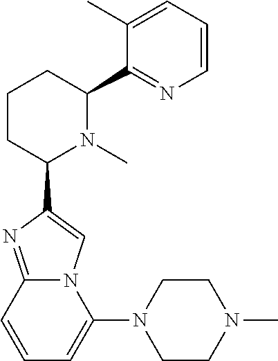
C1CC(C2=CN3C(=N2)C=CC=C3N2CCN(C)CC2)N(C)C(C2=NC=CC=C2C)C1
